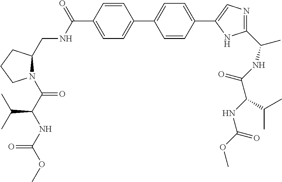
C1=CC(C(NCC2N(C(C(NC(OC)=O)C(C)C)=O)CCC2)=O)=CC=C1C1=CC=C(C2=CN=C(C(NC(C(NC(OC)=O)C(C)C)=O)C)N2)C=C1
